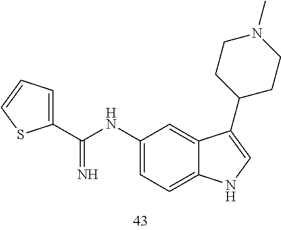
C1(NC(=N)C2=CC=CS2)=CC=C2C(=C1)C(C1CCN(C)CC1)=CN2
